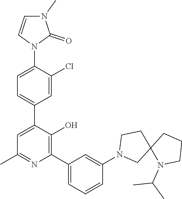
C1=C(N2C(=O)N(C)C=C2)C(Cl)=CC(C2=CC(C)=NC(C3=CC=CC(N4CC5(CC4)N(C(C)C)CCC5)=C3)=C2O)=C1
